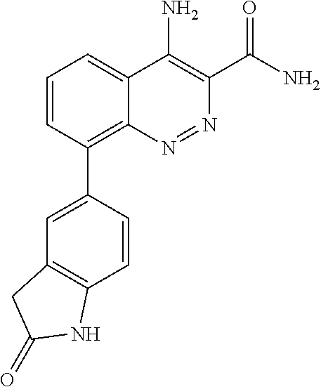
C1=CC(C2=CC3=C(C=C2)NC(=O)C3)=C2C(=C1)C(N)=C(C(N)=O)N=N2
